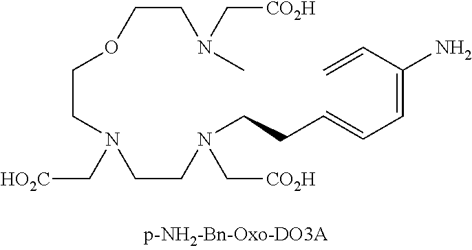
C(OCCN(CCN(CCC=CC=C(C=C)N)C[CO2H])C[HO2C])CN(C)C[CO2H]
